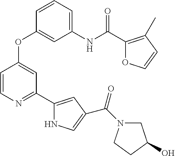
C1=CN=C(C2=CC(C(N3CC(O)CC3)=O)=CN2)C=C1OC1=CC(NC(C2=C(C)C=CO2)=O)=CC=C1
